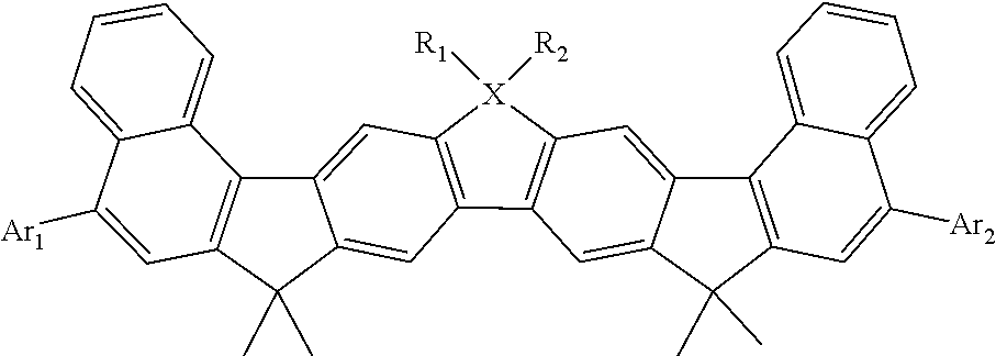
C1=C2C3=C(C(C)(C)C4=CC5=C(C=C34)[X]([R1])([R2])C3=C5C=C4C(C)(C)C5=C(C4=C3)C3=CC=CC=C3C([Ar2])=C5)C=C([Ar1])C2=CC=C1
